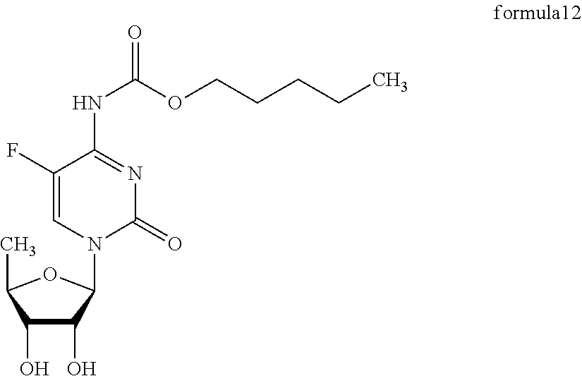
C1(O)C(O)C(N2C(=O)N=C(NC(OCCCCC)=O)C(F)=C2)OC1C
